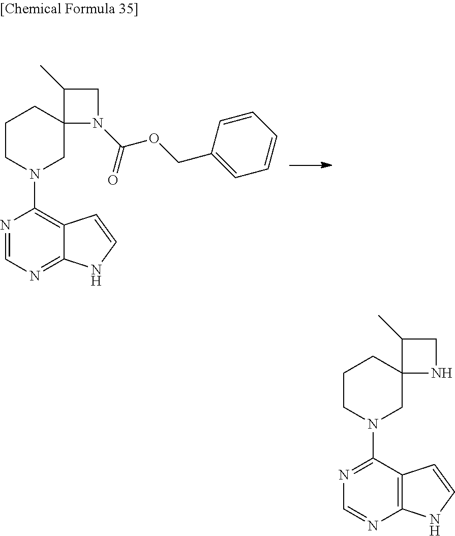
N1=CN=C2C(=C1N1CC3(CCC1)N(C(=O)OCC1=CC=CC=C1)CC3C)C=CN2.C1CN(C2=NC=NC3=C2C=CN3)CC2(C1)NCC2C
